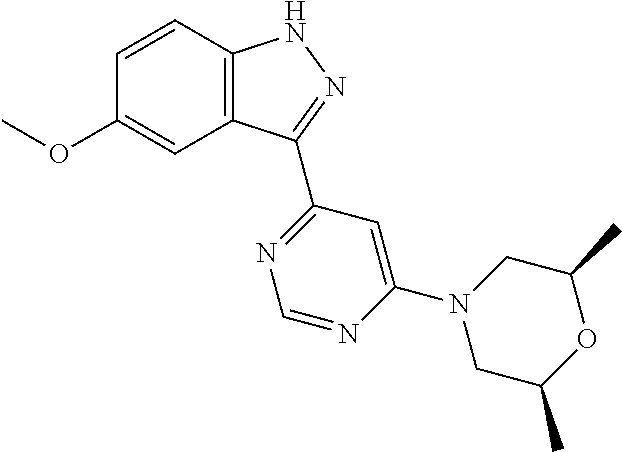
O(C1=CC2=C(C=C1)NN=C2C1=NC=NC(N2CC(C)OC(C)C2)=C1)C
